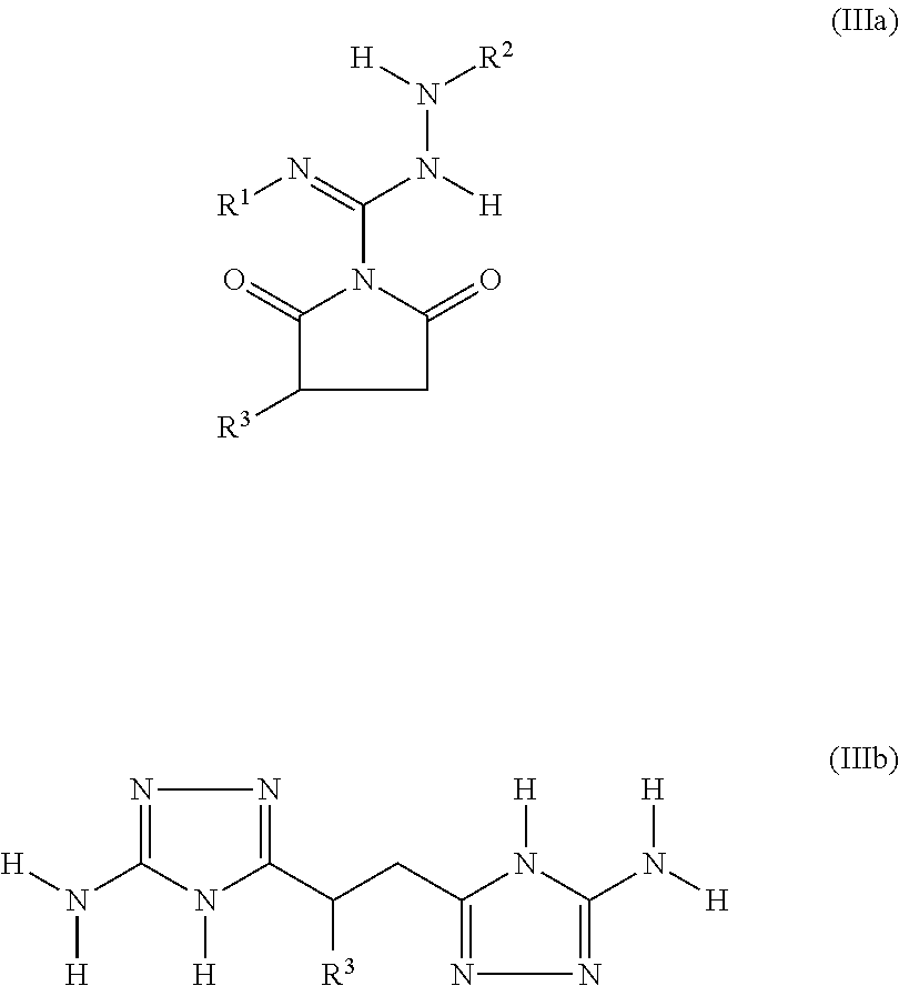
C1(=O)C([R3])CC(=O)N1C(N([H])N([R2])[H])=N[R1].[H]N(C1=NN=C(C(CC2=NN=C(N([H])[H])N2[H])[R3])N1[H])[H]
